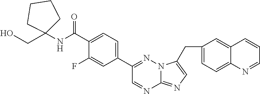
C1(CC2=CN=C3N=CC(C4=CC=C(C(=O)NC5(CO)CCCC5)C(F)=C4)=NN32)=CC=C2C(=C1)C=CC=N2
